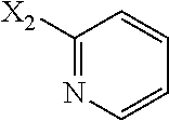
C1([X2])=NC=CC=C1
